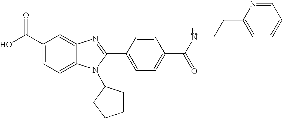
C1(C(O)=O)=CC=C2C(=C1)N=C(C1=CC=C(C(NCCC3=CC=CC=N3)=O)C=C1)N2C1CCCC1
